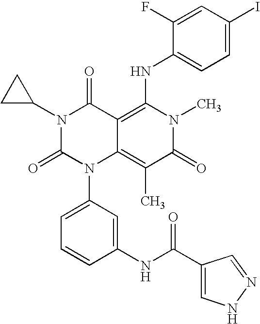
C1(NC(C2=CNN=C2)=O)=CC(N2C3=C(C)C(=O)N(C)C(NC4=CC=C(I)C=C4F)=C3C(=O)N(C3CC3)C2=O)=CC=C1
